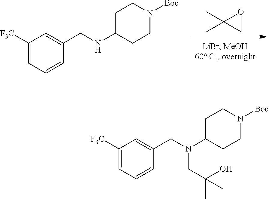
C1OC1(C)C.C1([F3C])=CC=CC(CNC2CCN([Boc])CC2)=C1.C1([F3C])=CC=CC(CN(C2CCN([Boc])CC2)CC(C)(O)C)=C1
